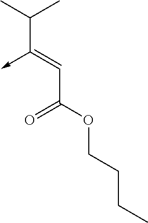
C(C(OCCCC)=O)=C(C(C)C)->C
